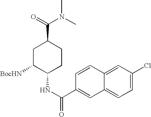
C1C([BocHN])C(NC(=O)C2=CC3=CC=C(Cl)C=C3C=C2)CCC1C(=O)N(C)C
